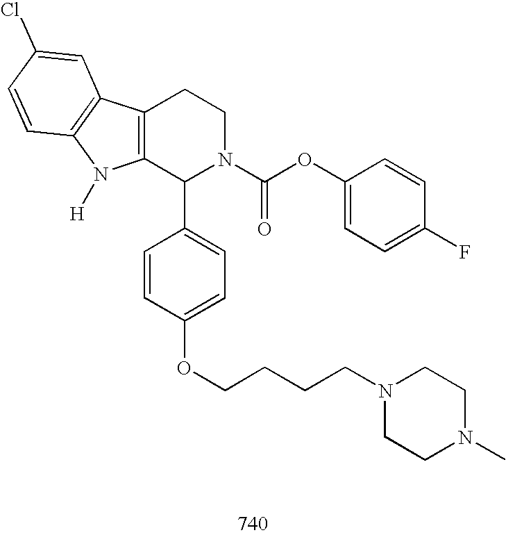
C12=C(C(C3=CC=C(OCCCCN4CCN(C)CC4)C=C3)N(C(OC3=CC=C(F)C=C3)=O)CC1)N([H])C1=C2C=C(Cl)C=C1
